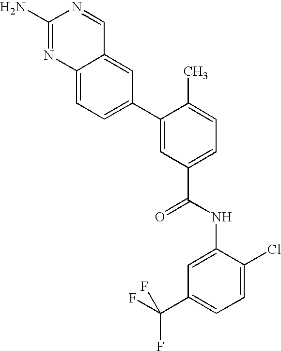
NC1=NC2=CC=C(C3=CC(C(=O)NC4=CC(C(F)(F)F)=CC=C4Cl)=CC=C3C)C=C2C=N1
